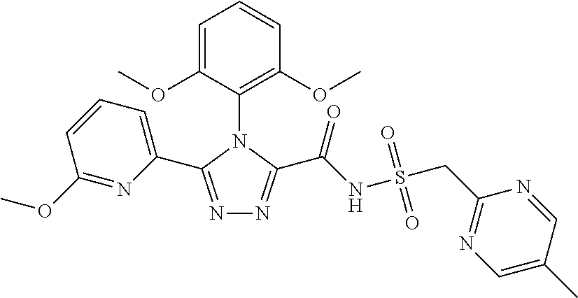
N1=C(C2=CC=CC(OC)=N2)N(C2=C(OC)C=CC=C2OC)C(C(NS(CC2=NC=C(C)C=N2)(=O)=O)=O)=N1
